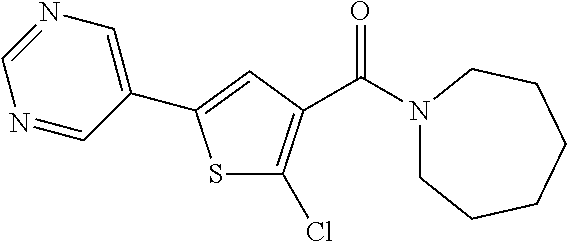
C1(C2=CC(C(N3CCCCCC3)=O)=C(Cl)S2)=CN=CN=C1
